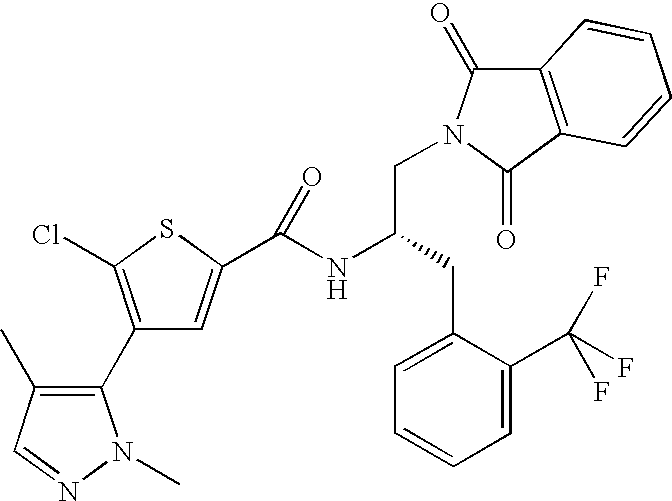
C1(C2=C(C)C=NN2C)=C(Cl)SC(C(NC(CN2C(=O)C3=C(C2=O)C=CC=C3)CC2=CC=CC=C2C(F)(F)F)=O)=C1
